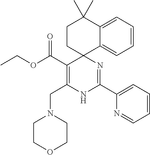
C(OC(C1=C(CN2CCOCC2)NC(C2=CC=CC=N2)=NC12CCC(C)(C)C1=CC=CC=C21)=O)C
